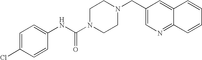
C1=C(Cl)C=CC(NC(N2CCN(CC3=CN=C4C(=C3)C=CC=C4)CC2)=O)=C1
